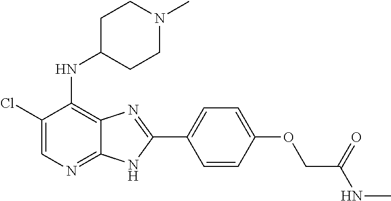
C1(Cl)=CN=C2C(=C1NC1CCN(C)CC1)N=C(C1=CC=C(OCC(NC)=O)C=C1)N2
